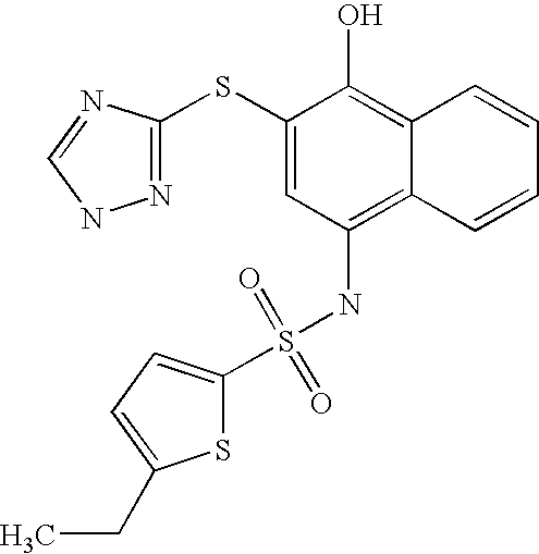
S(NC1=C2C(=C(O)C(SC3=NNC=N3)=C1)C=CC=C2)(=O)(=O)C1=CC=C(CC)S1
